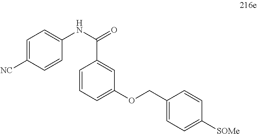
C1(COC2=CC=CC(C(NC3=CC=C([NC])C=C3)=O)=C2)=CC=C([SOMe])C=C1
